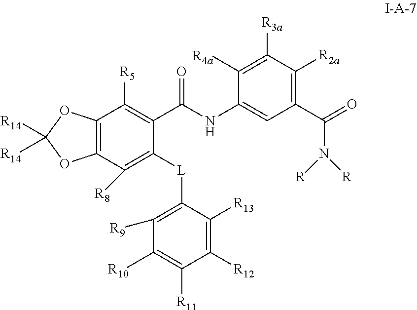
C1(C(NC2=CC(C(=O)N([R])[R])=C([R2a])C([R3a])=C2[R4a])=O)=C([R5])C2=C(C([R8])=C1[L]C1=C([R9])C([R10])=C([R11])C([R12])=C1[R13])OC([R14])([R14])O2
